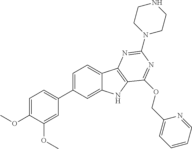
C1=C(OC)C(OC)=CC(C2=CC=C3C(=C2)NC2=C3N=C(N3CCNCC3)N=C2OCC2=CC=CC=N2)=C1
